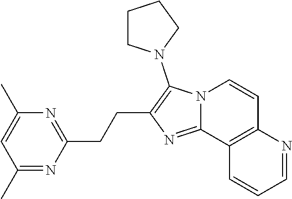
C(C1=NC(C)=CC(C)=N1)CC1=C(N2CCCC2)N2C(=N1)C1=C(C=C2)N=CC=C1
